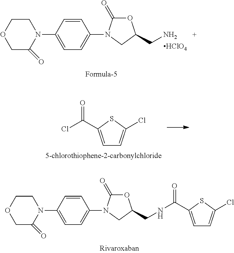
C1=CC(N2CCOCC2=O)=CC=C1N1C(=O)OC(CN)C1.[HClO4].C1=C(C(Cl)=O)SC(Cl)=C1.C1=CC(N2CCOCC2=O)=CC=C1N1C(=O)OC(CNC(=O)C2=CC=C(Cl)S2)C1
